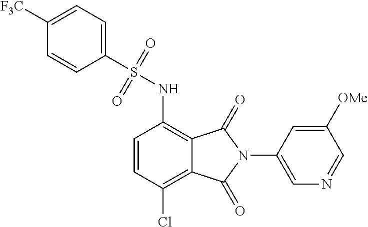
C1=CC(Cl)=C2C(=C1NS(=O)(=O)C1=CC=C([F3C])C=C1)C(=O)N(C1=CN=CC([OMe])=C1)C2=O
